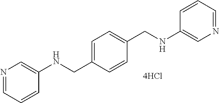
C1=CC(CNC2=CN=CC=C2)=CC=C1CNC1=CN=CC=C1
